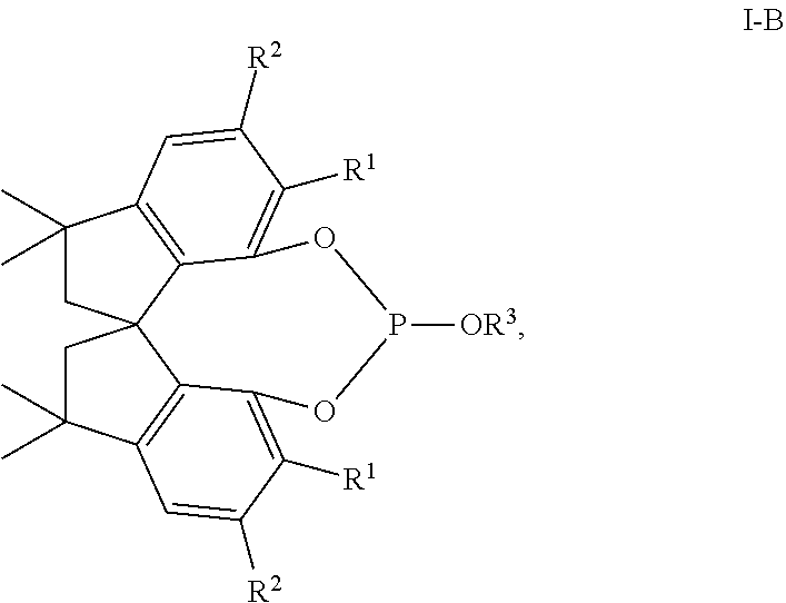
C1(C)(C)CC23C4=C1C=C([R2])C([R1])=C4OP([OR3])OC1=C([R1])C([R2])=CC(=C21)C(C)(C)C3
